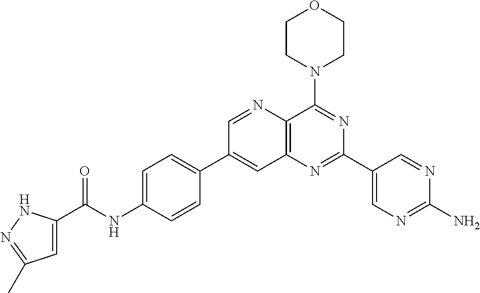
C1=C(NC(C2=CC(C)=NN2)=O)C=CC(C2=CC3=C(C(N4CCOCC4)=NC(C4=CN=C(N)N=C4)=N3)N=C2)=C1
